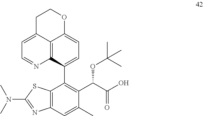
C12=CC=C(C3=C(C(C(O)=O)OC(C)(C)C)C(C)=CC4=C3SC(N(C)C)=N4)C3=C1C(=CC=N3)CCO2
